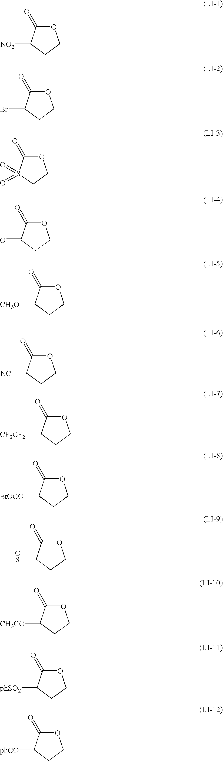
O1C(=O)C([NO2])CC1.O1C(=O)C(Br)CC1.O1C(=O)S(=O)(=O)CC1.O1C(=O)C(=O)CC1.O1C(=O)C([CH3O])CC1.O1C(=O)C([NC])CC1.O1C(=O)C([CF3CF2])CC1.O1C(=O)C([EtOCO])CC1.O1C(=O)C([OS]C)CC1.O1C(=O)C([CH3CO])CC1.O1C(=O)C([phSO2])CC1.O1C(=O)C([phCO])CC1
